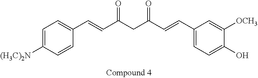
C1=C([(H3C)2N])C=CC(C=CC(CC(C=CC2=CC=C(O)C([OCH3])=C2)=O)=O)=C1
